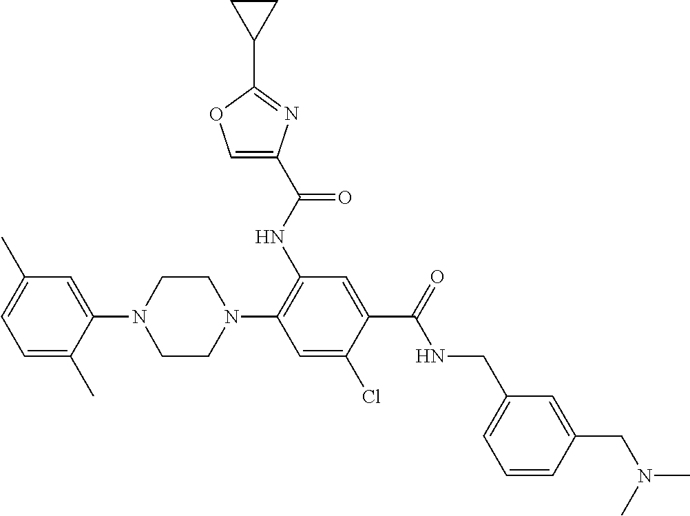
C1=C(C)C(N2CCN(C3=C(NC(C4=COC(C5CC5)=N4)=O)C=C(C(=O)NCC4=CC=CC(CN(C)C)=C4)C(Cl)=C3)CC2)=CC(C)=C1
